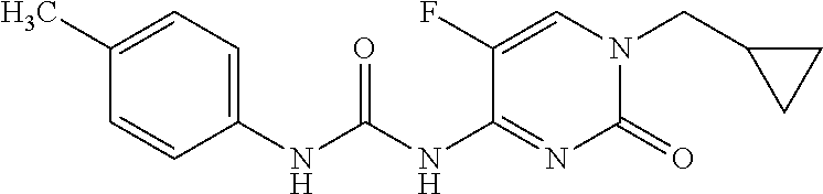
C1(CN2C(=O)N=C(NC(NC3=CC=C(C)C=C3)=O)C(F)=C2)CC1
